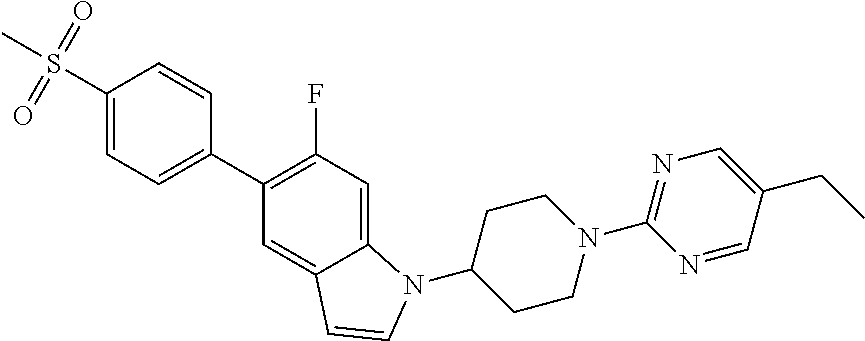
C1(S(C)(=O)=O)=CC=C(C2=C(F)C=C3C(=C2)C=CN3C2CCN(C3=NC=C(CC)C=N3)CC2)C=C1
